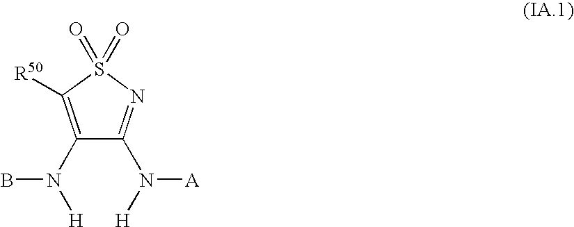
C1(N([H])B)=C([R50])S(=O)(=O)N=C1N([H])[A]
